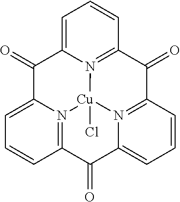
C1=C2N3=C(C=C1)C(=O)C1=N4C(=CC=C1)C(=O)C1=N(C(=CC=C1)C2=O)[Cu]34Cl
